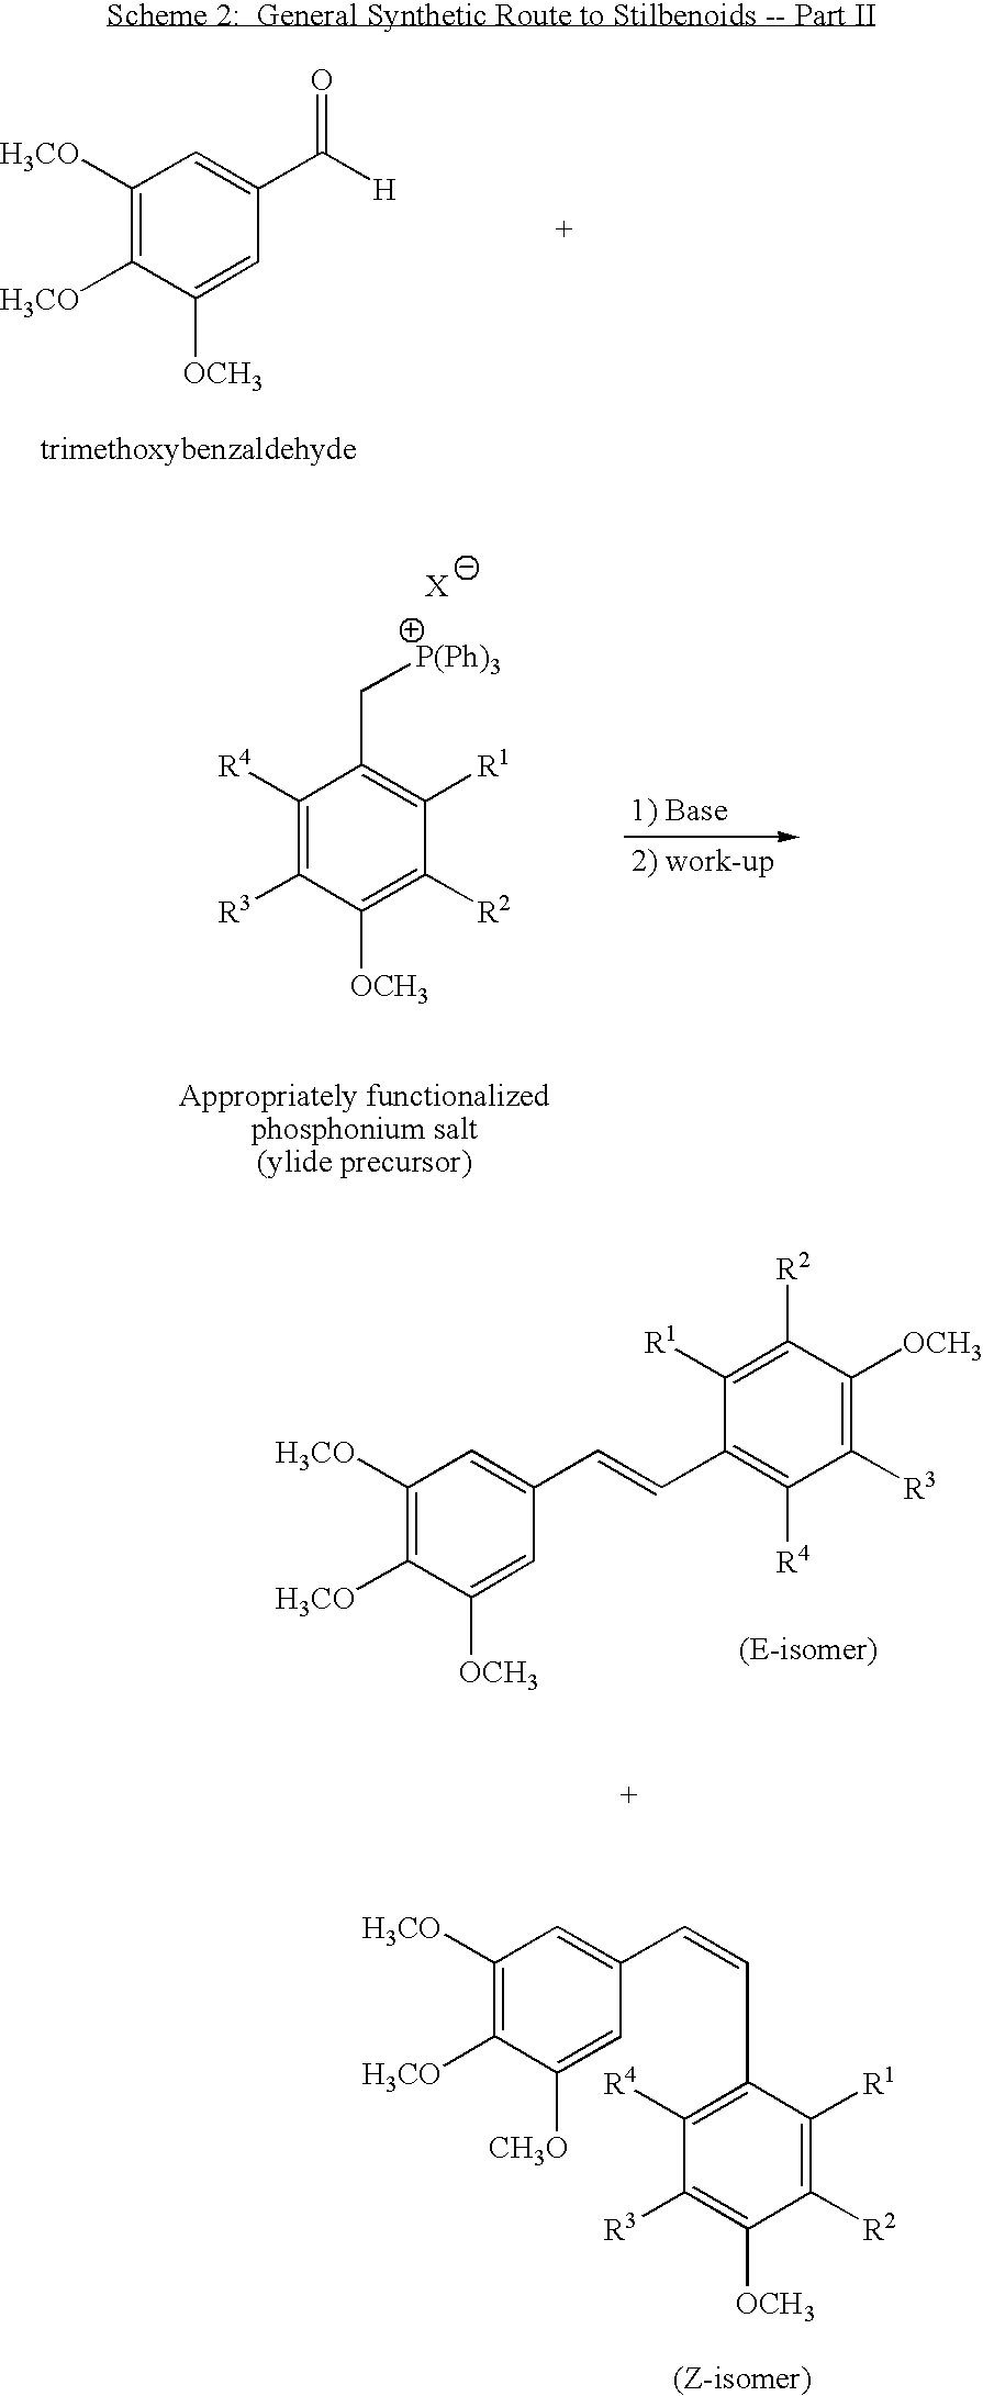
C1([H3CO])=C([H3CO])C([OCH3])=CC(C=CC2=C([R4])C([R3])=C([OCH3])C([R2])=C2[R1])=C1.C1([H3CO])=C([H3CO])C([OCH3])=CC(C([H])=O)=C1.C1([R4])=C([R3])C([OCH3])=C([R2])C([R1])=C1C[P(Ph)3].C1([H3CO])=C([H3CO])C([CH3O])=CC(C=CC2=C([R4])C([R3])=C([OCH3])C([R2])=C2[R1])=C1
